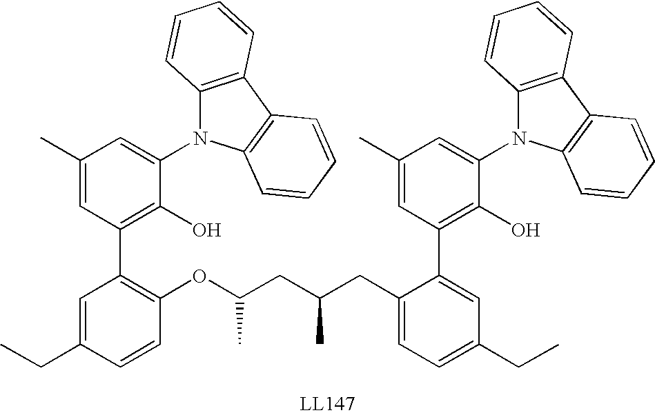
C1(CC(CC(OC2=C(C3=C(O)C(N4C5=C(C6=C4C=CC=C6)C=CC=C5)=CC(C)=C3)C=C(CC)C=C2)C)C)=CC=C(CC)C=C1C1=C(O)C(N2C3=C(C4=C2C=CC=C4)C=CC=C3)=CC(C)=C1
